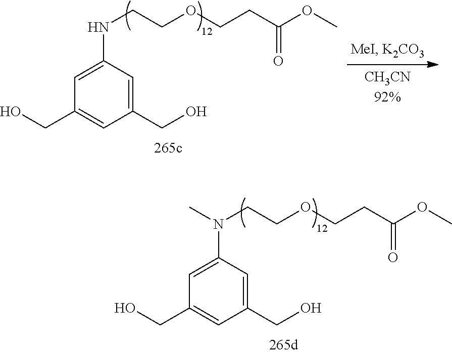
C1(CO)=CC(N(CCOCCC(OC)=O)C)=CC(CO)=C1.C1(CO)=CC(NCCOCCC(OC)=O)=CC(CO)=C1
